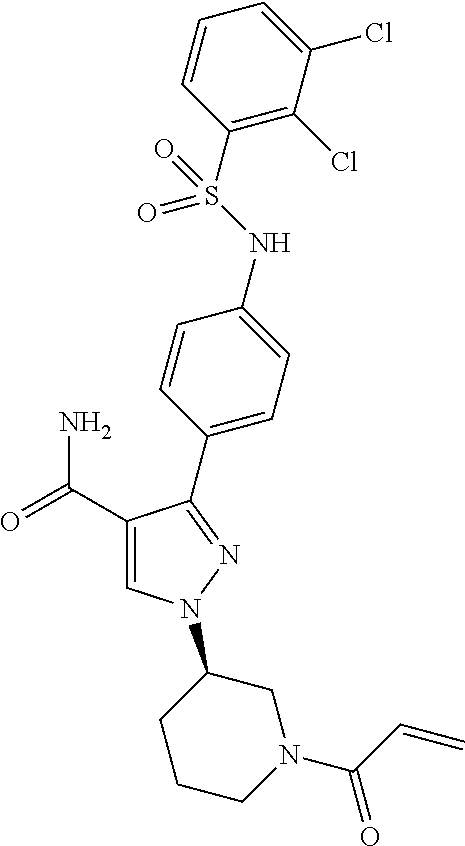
C1(C(=O)N)=CN(C2CCCN(C(C=C)=O)C2)N=C1C1=CC=C(NS(C2=C(Cl)C(Cl)=CC=C2)(=O)=O)C=C1
